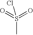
S(C)(=O)(=O)Cl
